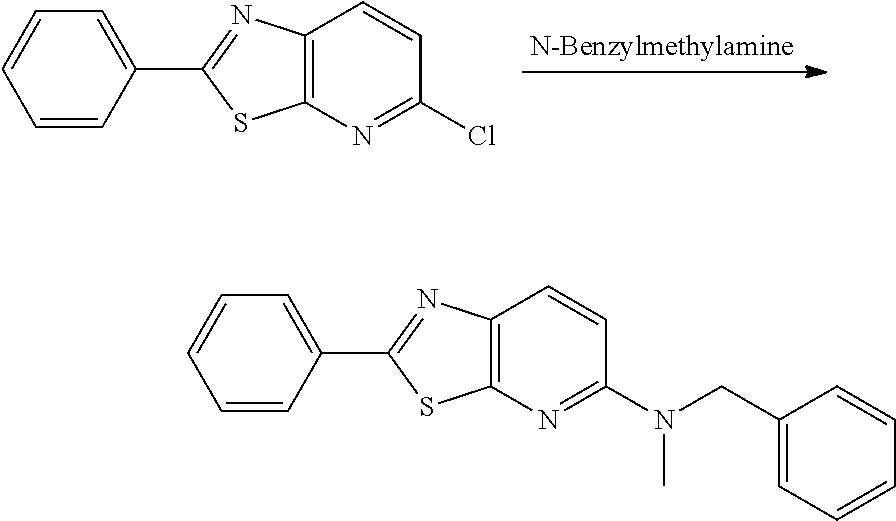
C1=CC=CC(C2=NC3=C(N=C(Cl)C=C3)S2)=C1.C1=CC=CC(C2=NC3=C(N=C(N(CC4=CC=CC=C4)C)C=C3)S2)=C1
